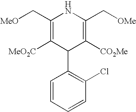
C1(C[MeO])=C([MeO2C])C(C2=C(Cl)C=CC=C2)C([CO2Me])=C(C[OMe])N1
